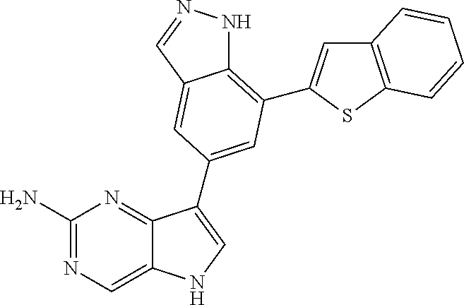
C1(N)=NC=C2C(=N1)C(C1=CC(C3=CC4=C(S3)C=CC=C4)=C3NN=CC3=C1)=CN2
